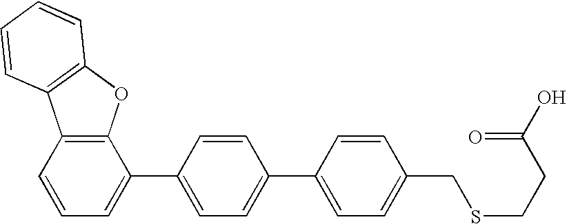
C1=CC(C2=CC=CC3=C2OC2=C3C=CC=C2)=CC=C1C1=CC=C(CSCCC(O)=O)C=C1
